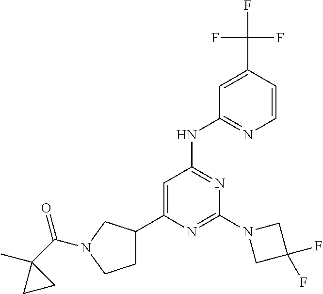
N1=C(N2CC(F)(F)C2)N=C(NC2=NC=CC(C(F)(F)F)=C2)C=C1C1CCN(C(C2(C)CC2)=O)C1
